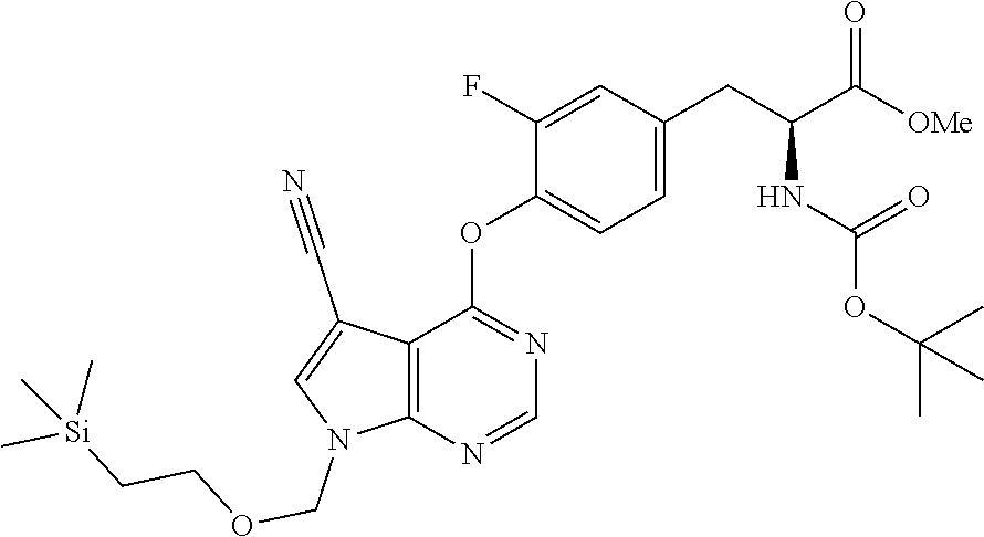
C1(F)=CC(CC(C([OMe])=O)NC(OC(C)(C)C)=O)=CC=C1OC1=NC=NC2=C1C(C#N)=CN2COCC[Si](C)(C)C
